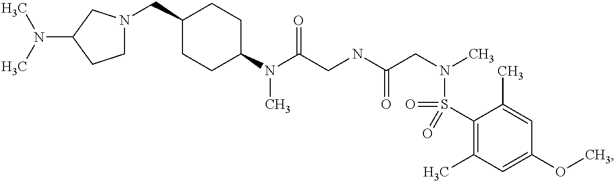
N(C(CNC(CN(C)S(C1=C(C)C=C(OC)C=C1C)(=O)=O)=O)=O)(C)C1CCC(CN2CCC(N(C)C)C2)CC1
